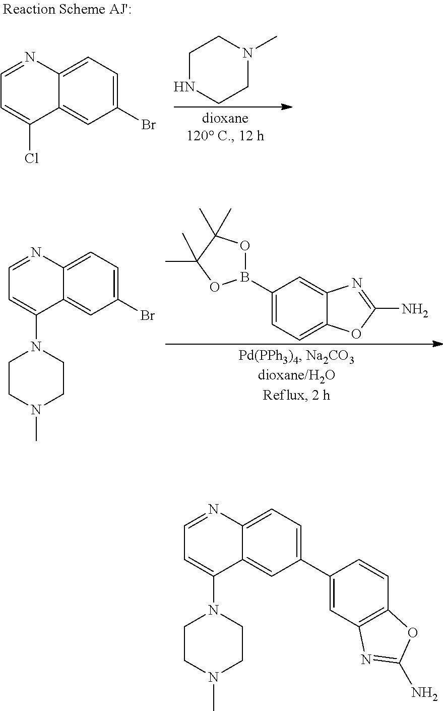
C1(Br)=CC=C2C(=C1)C(N1CCN(C)CC1)=CC=N2.C1(B2OC(C)(C)C(C)(C)O2)=CC=C2C(=C1)N=C(N)O2.C1NCCN(C)C1.C1(Br)=CC=C2C(=C1)C(Cl)=CC=N2.C1(C2=CC3=C(C=C2)OC(N)=N3)=CC=C2C(=C1)C(N1CCN(C)CC1)=CC=N2
